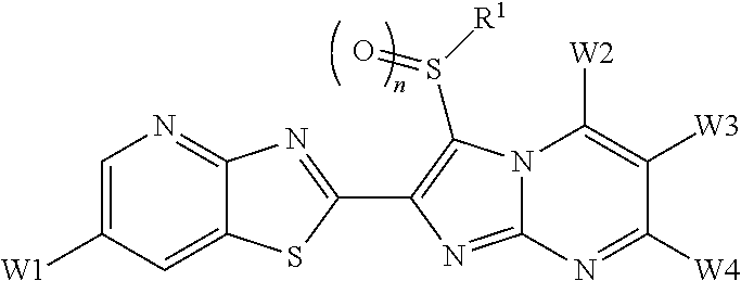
C12=CC([W1])=CN=C1N=C(C1=C(S([R1])=O)N3C(=N1)N=C([W4])C([W3])=C3[W2])S2
